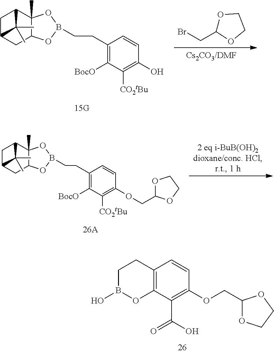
C1(OCC2OCCO2)=C(C(O)=O)C2=C(C=C1)CCB(O)O2.O1C(CBr)OCC1.C(CC1=C([BocO])C([CO2tBu])=C(O)C=C1)B1OC2CC3CC(C3(C)C)C2(C)O1.C(CC1=C([BocO])C([CO2tBu])=C(OCC2OCCO2)C=C1)B1OC2CC3CC(C3(C)C)C2(C)O1
